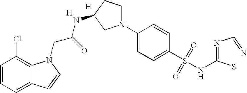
C1=CC=C2C(=C1Cl)N(CC(NC1CN(C3=CC=C(S(=O)(=O)NC(S)=NC=N)C=C3)CC1)=O)C=C2.[H].[H]
